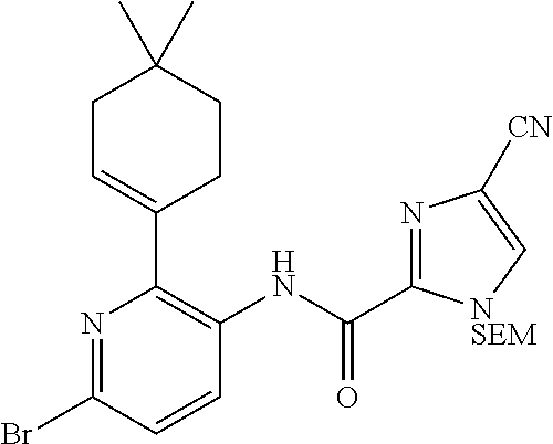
N1=C(Br)C=CC(NC(C2=NC([CN])=C[NSEM]2)=O)=C1C1=CCC(C)(C)CC1
